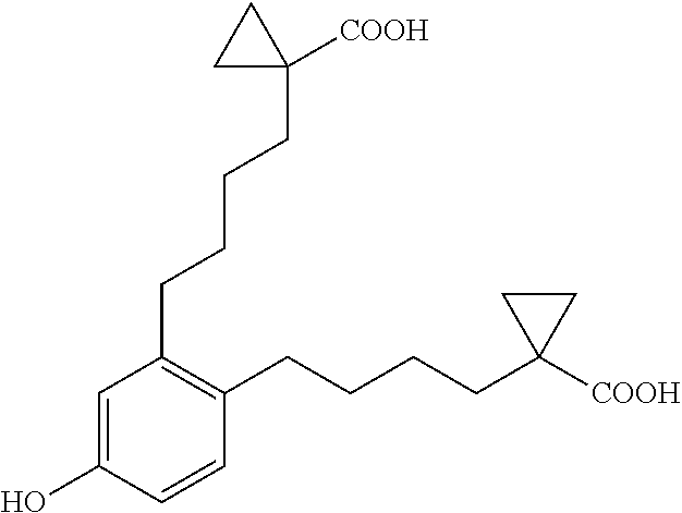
C1=C(O)C=CC(CCCCC2([COOH])CC2)=C1CCCCC1([COOH])CC1
